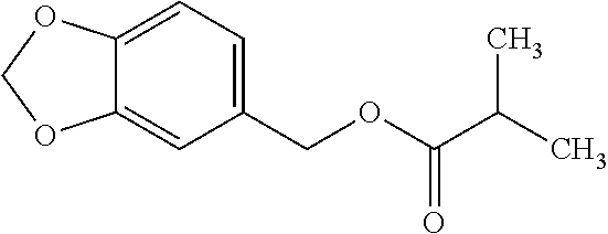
C12=CC=C(COC(C(C)C)=O)C=C1OCO2
